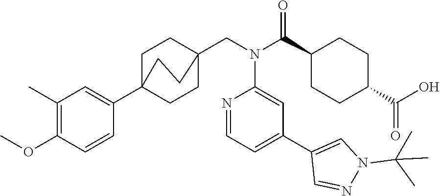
C1(C)=C(OC)C=CC(C23CCC(CN(C(C4CCC(C(O)=O)CC4)=O)C4=CC(C5=CN(C(C)(C)C)N=C5)=CC=N4)(CC2)CC3)=C1
